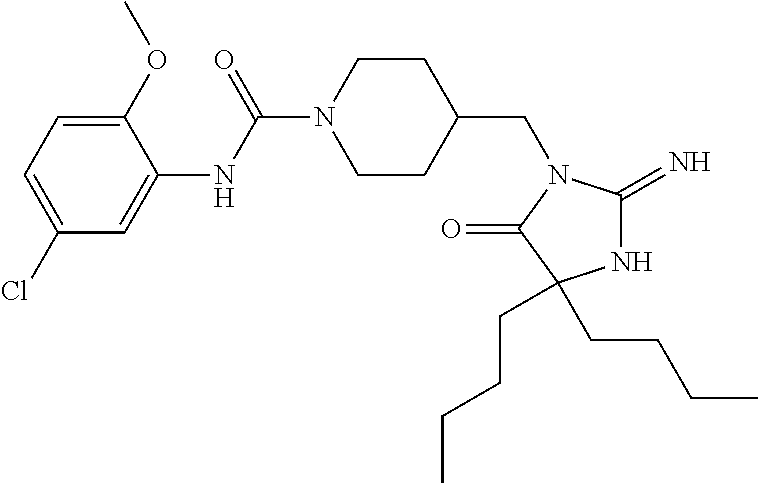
C1(Cl)=CC=C(OC)C(NC(N2CCC(CN3C(=N)NC(CCCC)(CCCC)C3=O)CC2)=O)=C1
